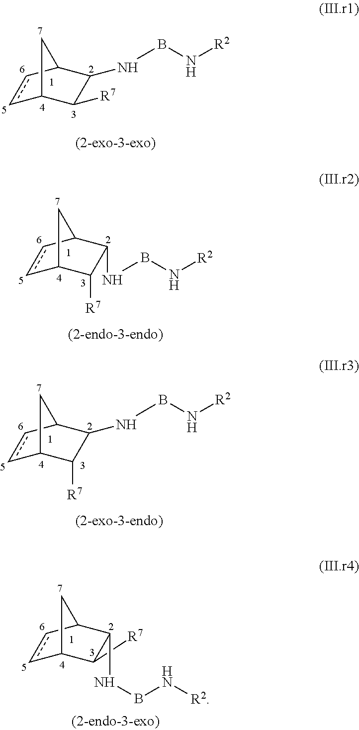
c1cC2C(NBN[R2])C([R7])C1C2.c1cC2C(NBN[R2])C([R7])C1C2.c1cC2CC1C([R7])C2NBN[R2].c1cC2C(NBN[R2])C([R7])C1C2
